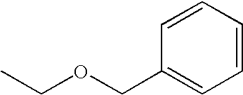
CCOCC1=CC=CC=C1
